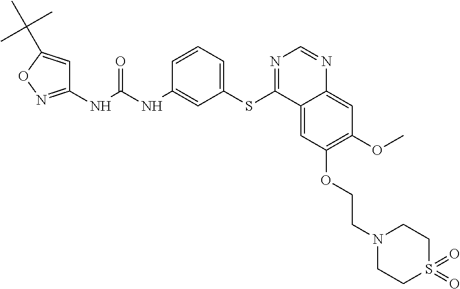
C1(NC(NC2=CC(SC3=NC=NC4=CC(OC)=C(OCCN5CCS(=O)(=O)CC5)C=C34)=CC=C2)=O)=NOC(C(C)(C)C)=C1
